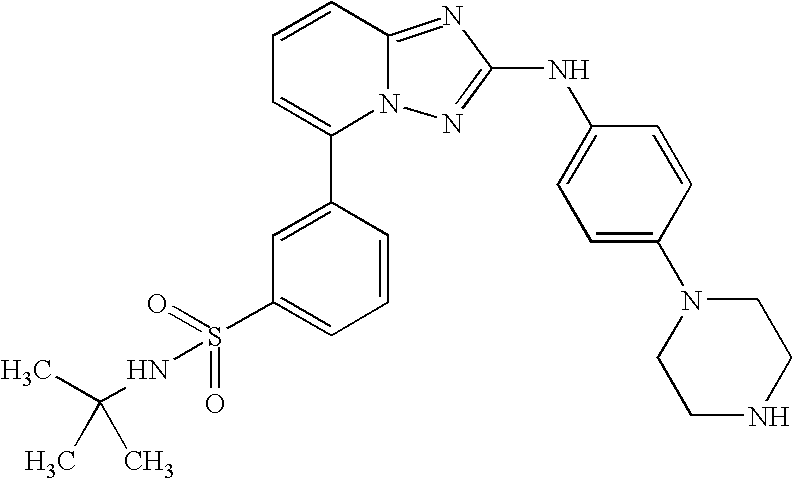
C1=CC2=NC(NC3=CC=C(N4CCNCC4)C=C3)=NN2C(C2=CC(S(=O)(=O)NC(C)(C)C)=CC=C2)=C1
